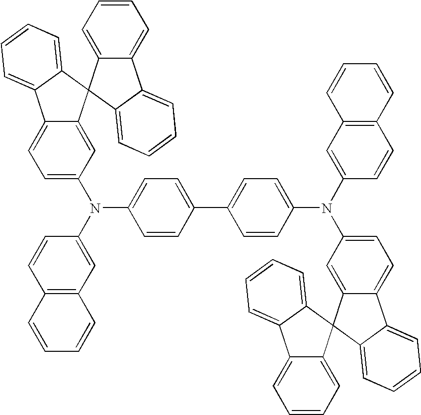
C1(C2=CC=C(N(C3=CC4=C(C=C3)C=CC=C4)C3=CC=C4C(=C3)C3(C5=CC=CC=C45)C4=CC=CC=C4C4=CC=CC=C34)C=C2)=CC=C(N(C2=CC3=C(C=C2)C=CC=C3)C2=CC=C3C(=C2)C2(C4=CC=CC=C34)C3=CC=CC=C3C3=CC=CC=C23)C=C1
